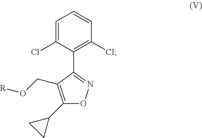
C1=C(Cl)C(C2=NOC(C3CC3)=C2CO[R])=C(Cl)C=C1
